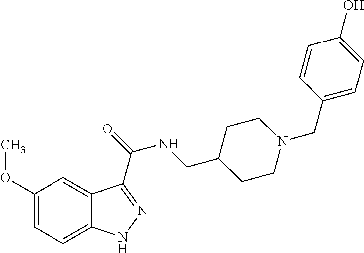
C1(OC)=CC=C2C(=C1)C(C(=O)NCC1CCN(CC3=CC=C(O)C=C3)CC1)=NN2
